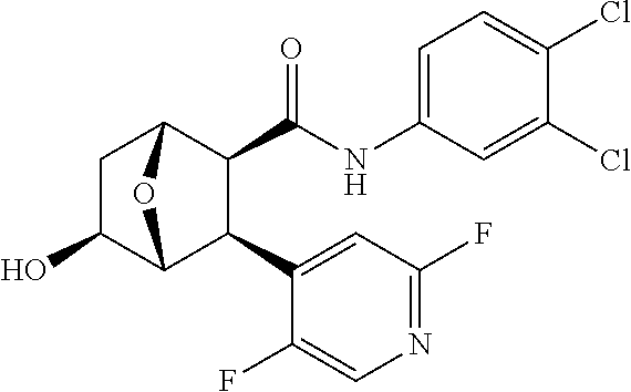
C1C(O)C2C(C3=CC(F)=NC=C3F)C(C(NC3=CC=C(Cl)C(Cl)=C3)=O)C1O2
